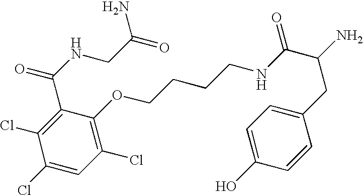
NC(=O)CNC(=O)C1=C(Cl)C(Cl)=CC(Cl)=C1OCCCCNC(C(N)CC1=CC=C(O)C=C1)=O
